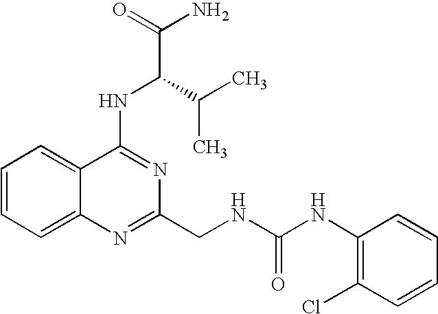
C1=CC=C2C(=C1)C(NC(C(N)=O)C(C)C)=NC(CNC(NC1=C(Cl)C=CC=C1)=O)=N2
